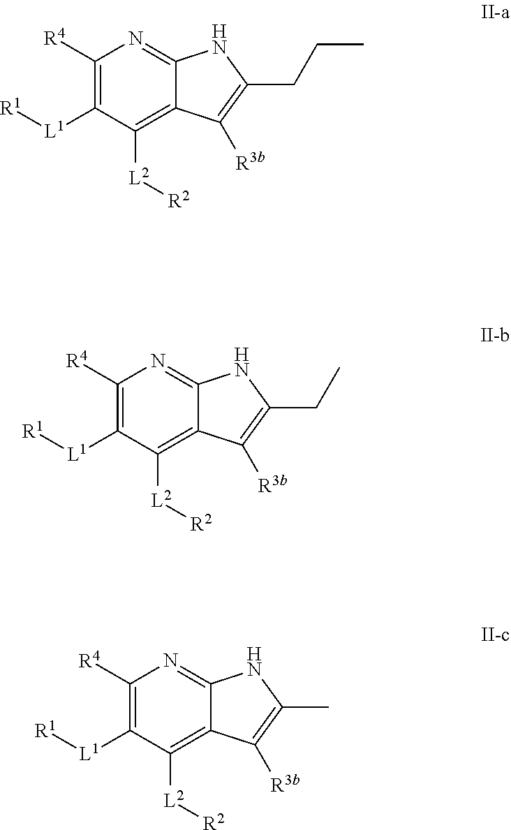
C1([R4])=C([L1][R1])C([L2][R2])=C2C(=N1)NC(CCC)=C2[R3b].C1([R4])=C([L1][R1])C([L2][R2])=C2C(=N1)NC(CC)=C2[R3b].C1([R4])=C([L1][R1])C([L2][R2])=C2C(=N1)NC(C)=C2[R3b]
